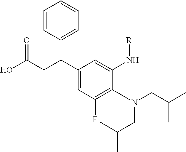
C1(F)=C(N(CC(C)C)CC(C)C)C(N[R])=CC(C(CC(O)=O)C2=CC=CC=C2)=C1
